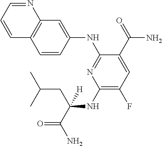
C1(NC(CC(C)C)(C(=O)N)[H])=C(F)C=C(C(=O)N)C(NC2=CC3=C(C=C2)C=CC=N3)=N1
